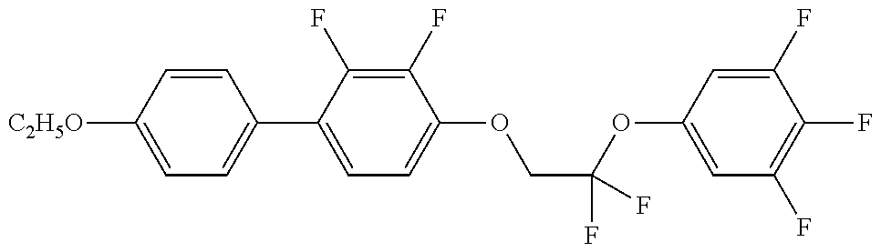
C1=C([C2H5O])C=CC(C2=CC=C(OCC(OC3=CC(F)=C(F)C(F)=C3)(F)F)C(F)=C2F)=C1
